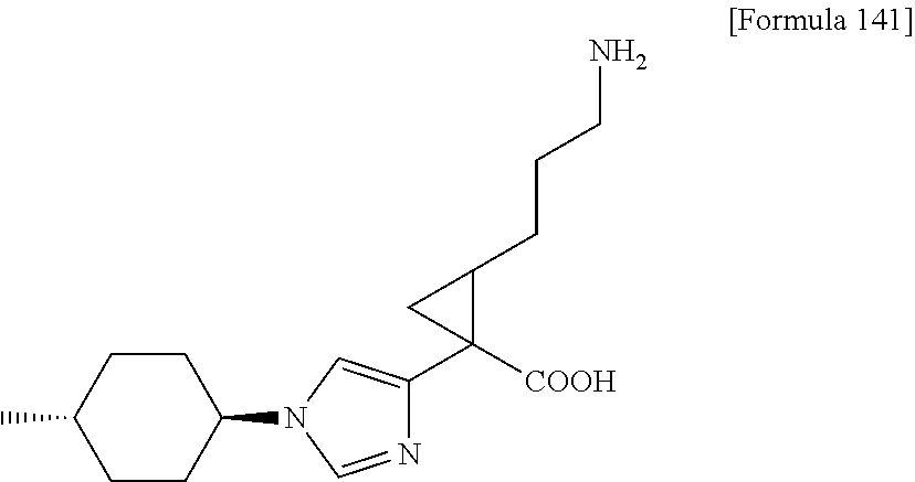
C1([COOH])(C2=CN(C3CCC(C)CC3)C=N2)C(CCCN)C1
